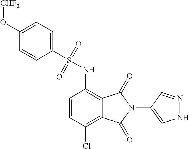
C1=CC(Cl)=C2C(=C1NS(=O)(=O)C1=CC=C(O[CHF2])C=C1)C(=O)N(C1=CNN=C1)C2=O
